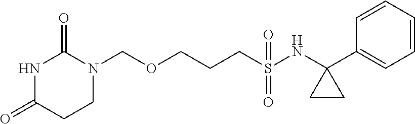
O(CCCS(NC1(C2=CC=CC=C2)CC1)(=O)=O)CN1C(=O)NC(=O)CC1
